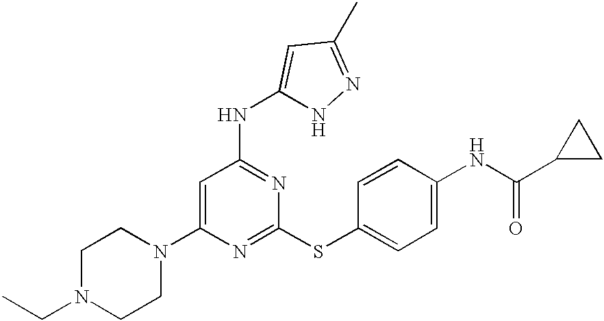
C1(N2CCN(CC)CC2)=CC(NC2=CC(C)=NN2)=NC(SC2=CC=C(NC(C3CC3)=O)C=C2)=N1
